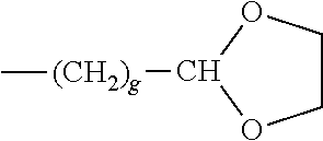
C1COC([(CH2)g]C)O1
